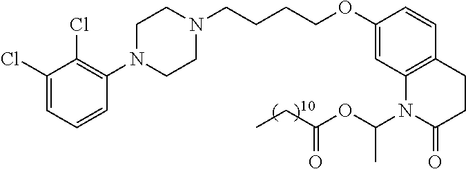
C1(Cl)=CC=CC(N2CCN(CCCCOC3=CC4=C(C=C3)CCC(=O)N4C(OC(CC)=O)C)CC2)=C1Cl
